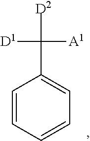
C1=CC=CC=C1C([D2])([D1])[A1]
